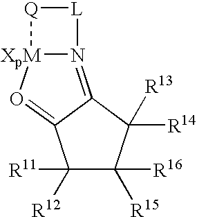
N12=C3C(=O[XpM]1[Q][L]2)C([R11])([R12])C([R15])([R16])C3([R14])[R13]
